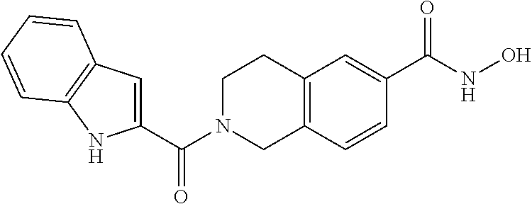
C1(C(N2CC3=C(CC2)C=C(C(NO)=O)C=C3)=O)=CC2=C(N1)C=CC=C2
